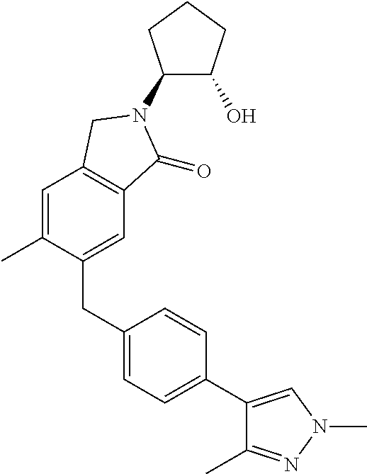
C1=C(C)C(CC2=CC=C(C3=CN(C)N=C3C)C=C2)=CC2=C1CN(C1C(O)CCC1)C2=O
